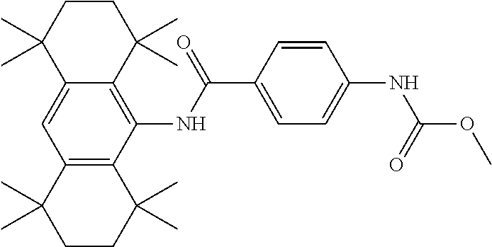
C12=CC3=C(C(NC(C4=CC=C(NC(OC)=O)C=C4)=O)=C1C(C)(C)CCC2(C)C)C(C)(C)CCC3(C)C
